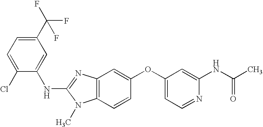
C1(C(F)(F)F)=CC=C(Cl)C(NC2=NC3=C(N2C)C=CC(OC2=CC=NC(NC(C)=O)=C2)=C3)=C1
